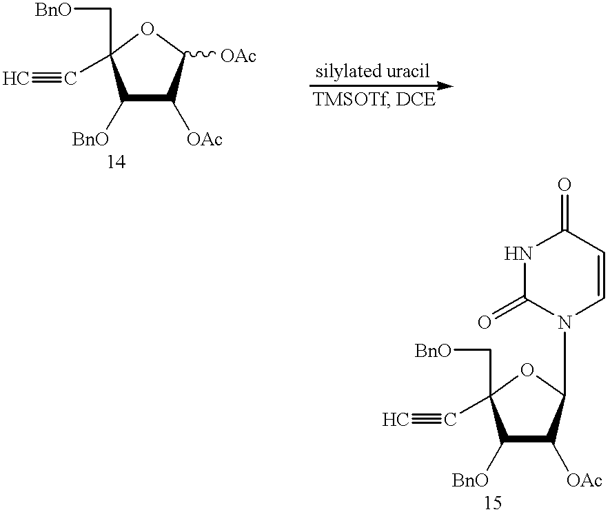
C1([BnO])C([OAc])C([OAc])OC1(C[BnO])C#C.C1([BnO])C([OAc])C(N2C=CC(=O)NC2=O)OC1(C[BnO])C#C
